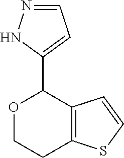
C12=C(C=CS1)C(C1=CC=NN1)OCC2
